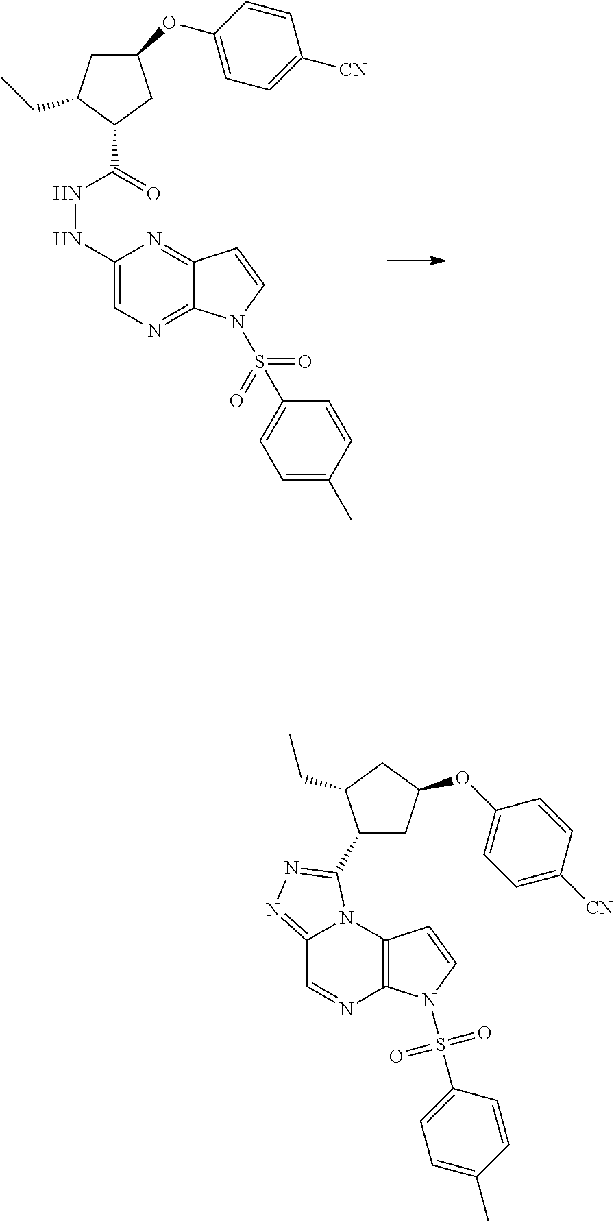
C1(NNC(=O)C2CC(OC3=CC=C([CN])C=C3)CC2CC)=CN=C2C(=N1)C=CN2S(=O)(=O)C1=CC=C(C)C=C1.C12=NN=C(C3CC(OC4=CC=C([CN])C=C4)CC3CC)N1C1=C(N=C2)N(S(=O)(=O)C2=CC=C(C)C=C2)C=C1
